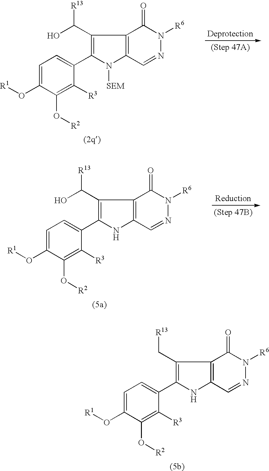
C1(C(O)[R13])=C(C2=CC=C(O[R1])C(O[R2])=C2[R3])N([SEM])C2=C1C(=O)N([R6])N=C2.C1(C(O)[R13])=C(C2=CC=C(O[R1])C(O[R2])=C2[R3])NC2=C1C(=O)N([R6])N=C2.C1(C[R13])=C(C2=CC=C(O[R1])C(O[R2])=C2[R3])NC2=C1C(=O)N([R6])N=C2
